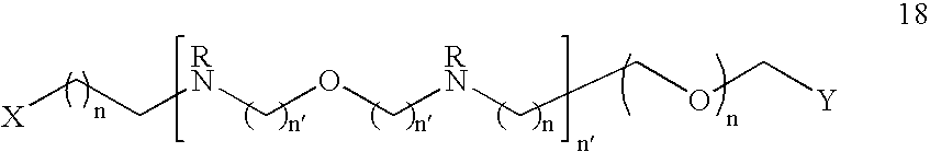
[X]CC[RN]COC[RN]CCOC[Y]
